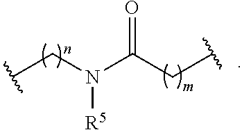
[R5]N(CC)C(CC)=O
